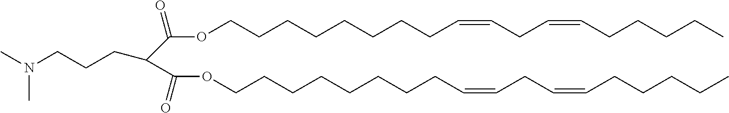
C(CCCCCCC=CCC=CCCCCC)COC(=O)C(CCCN(C)C)C(OCCCCCCCCC=CCC=CCCCCC)=O
